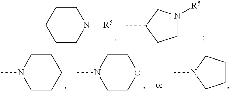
N1([R5])CCC(C)CC1.C1(C)CCN([R5])C1.C1CCN(C)CC1.O1CCN(C)CC1.N1(C)CCCC1
